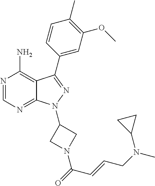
N1=CN=C2C(=C1N)C(C1=CC(OC)=C(C)C=C1)=NN2C1CN(C(=O)C=CCN(C)C2CC2)C1
